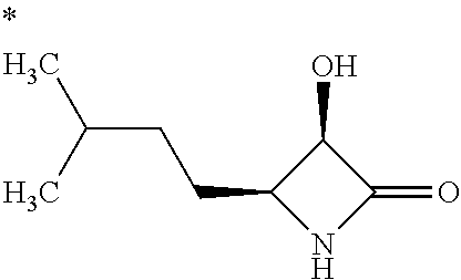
N1C(=O)C(O)C1CCC(C)C
